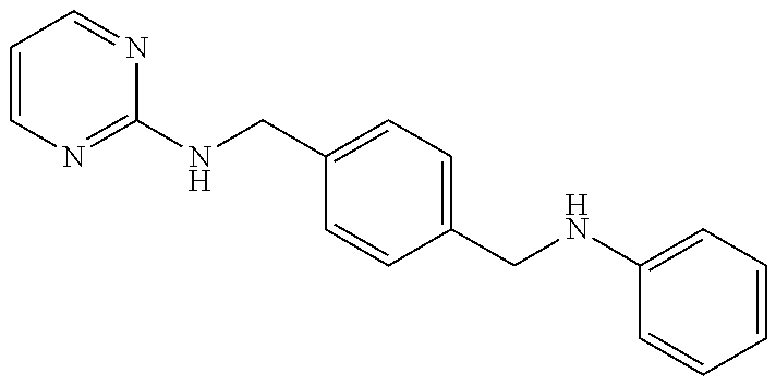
C1=CN=C(NCC2=CC=C(CNC3=CC=CC=C3)C=C2)N=C1
